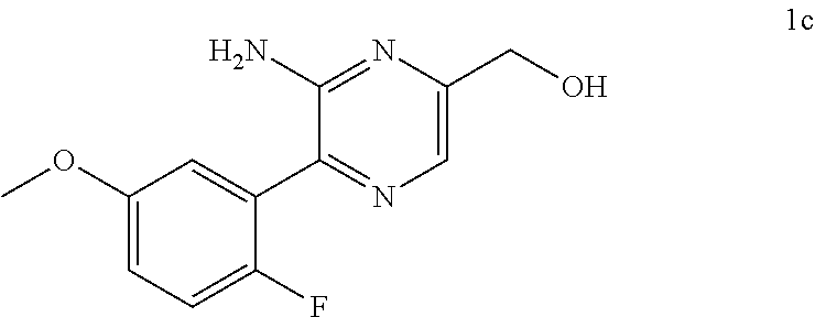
C1=C(CO)N=C(N)C(C2=CC(OC)=CC=C2F)=N1
